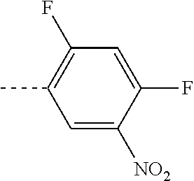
C1=C([NO2])C(F)=CC(F)=C1C
